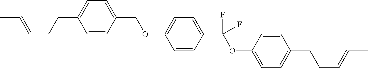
C1=CC(COC2=CC=C(C(OC3=CC=C(CCC=CC)C=C3)(F)F)C=C2)=CC=C1CCC=CC
